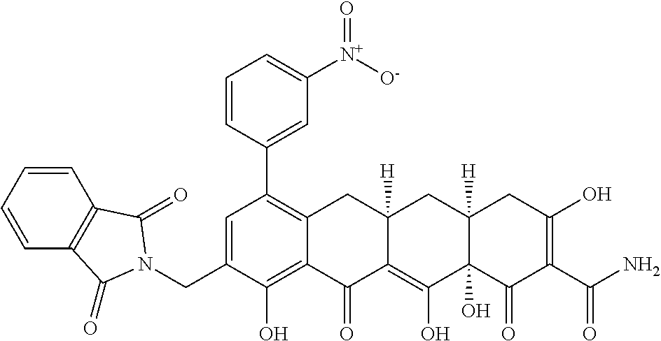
C1=C(CN2C(=O)C3=C(C=CC=C3)C2=O)C(O)=C2C(=C1C1=CC([N+]([O-])=O)=CC=C1)CC1([H])C(=C(O)C3(O)C([H])(C1)CC(O)=C(C(N)=O)C3=O)C2=O
